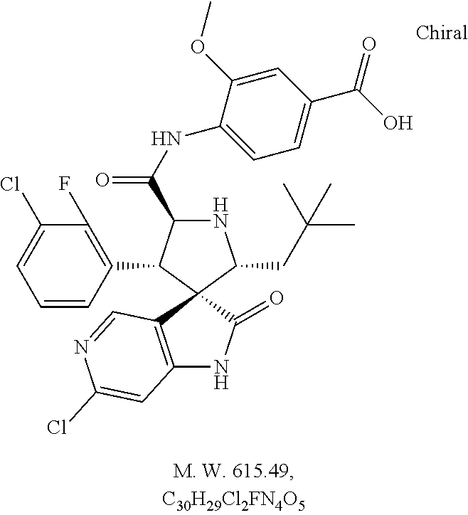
C1=CC(C2C(C(NC3=CC=C(C(O)=O)C=C3OC)=O)NC(CC(C)(C)C)C23C2=C(NC3=O)C=C(Cl)N=C2)=C(F)C(Cl)=C1
